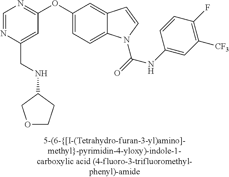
C1=NC(CNC2COCC2)=CC(OC2=CC=C3C(=C2)C=CN3C(=O)NC2=CC([CF3])=C(F)C=C2)=N1
